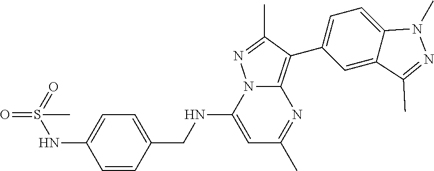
C1=C(NCC2=CC=C(NS(=O)(C)=O)C=C2)N2C(=C(C3=CC=C4C(=C3)C(C)=NN4C)C(C)=N2)N=C1C
